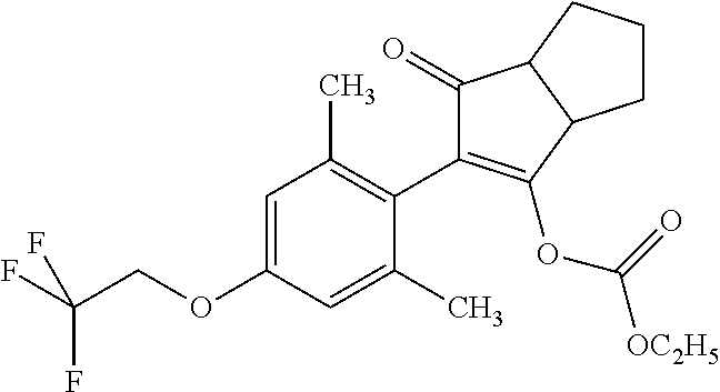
C1=C(OCC(F)(F)F)C=C(C)C(C2=C(OC([OC2H5])=O)C3C(C2=O)CCC3)=C1C
